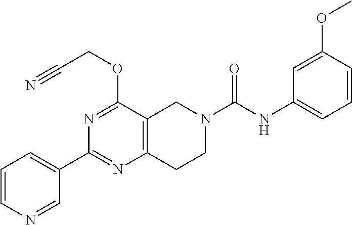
C1=CN=CC(C2=NC3=C(C(OCC#N)=N2)CN(C(NC2=CC=CC(OC)=C2)=O)CC3)=C1
